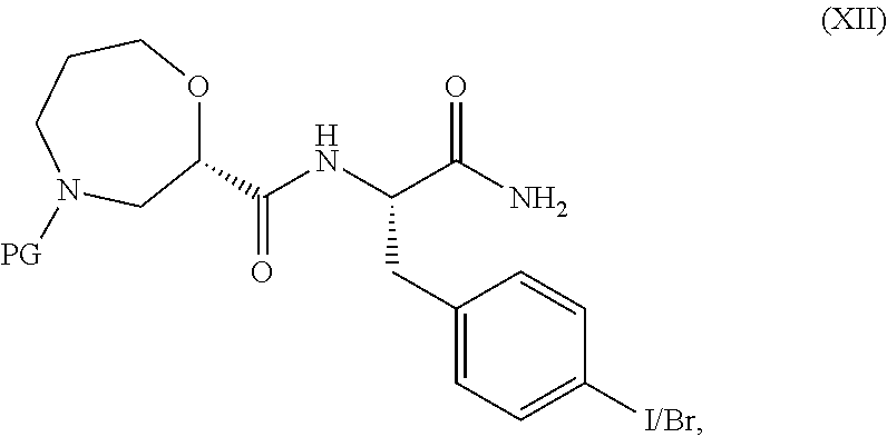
C1(CC(C(N)=O)NC(C2OCCCN([PG])C2)=O)=CC=C([I/Br])C=C1
